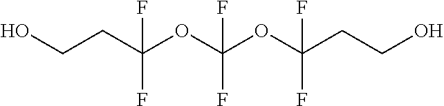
C(CC(OC(OC(CCO)(F)F)(F)F)(F)F)O
